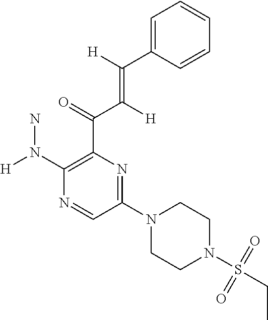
C1(N([H])N)=C(C(=O)C([H])=C([H])C2=CC=CC=C2)N=C(N2CCN(S(CC)(=O)=O)CC2)C=N1
